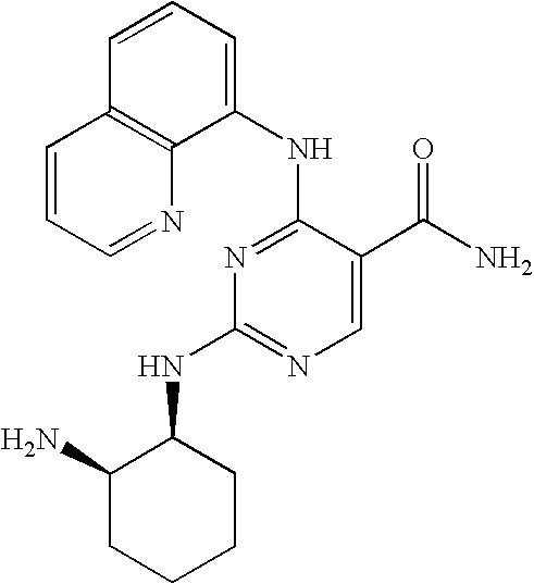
C12=C(C(NC3=NC(NC4C(N)CCCC4)=NC=C3C(N)=O)=CC=C1)N=CC=C2
